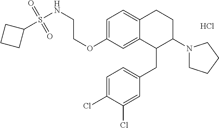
Cl.O(C1=CC=C2C(=C1)C(CC1=CC=C(Cl)C(Cl)=C1)C(N1CCCC1)CC2)CCNS(C1CCC1)(=O)=O
